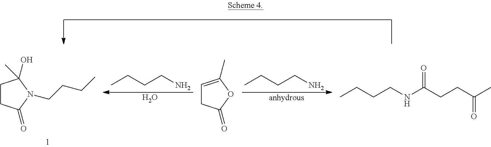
CCCCN.O.C1CC(=O)N(CCCC)C1(O)C.CCCCN.[anhydrous].C1=C(C)OC(=O)C1.CCCCNC(CCC(C)=O)=O
